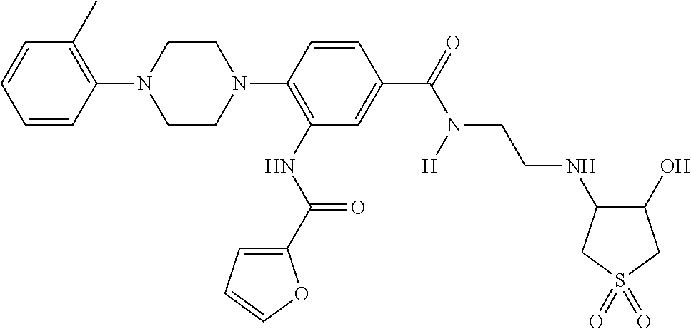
C1=CC(N2CCN(C3=C(NC(C4=CC=CO4)=O)C=C(C(=O)N(CCNC4C(O)CS(=O)(=O)C4)[H])C=C3)CC2)=C(C)C=C1
